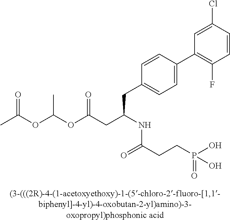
CC(OC(OC(CC(NC(CCP(O)(=O)O)=O)CC1=CC=C(C2=C(F)C=CC(Cl)=C2)C=C1)=O)C)=O
